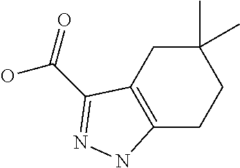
C12=C(CC(C)(C)CC1)C(C(=O)O)=NN2
